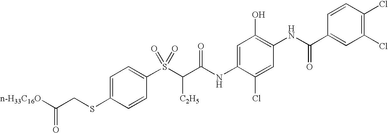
C1=C(SCC([n-H33C16O])=O)C=CC(S(C(C(NC2=CC(O)=C(NC(C3=CC(Cl)=C(Cl)C=C3)=O)C=C2Cl)=O)[C2H5])(=O)=O)=C1
